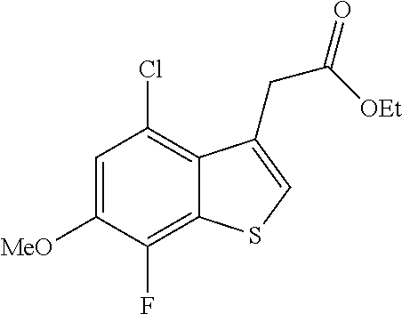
C1=C([MeO])C(F)=C2C(=C1Cl)C(CC([OEt])=O)=CS2
